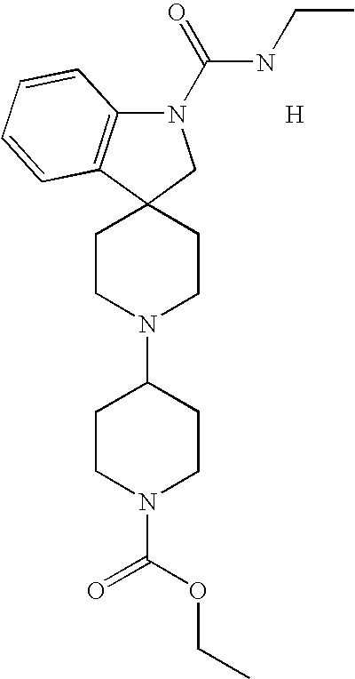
C1CN(C2CCN(C(OCC)=O)CC2)CCC12CN(C(=O)NCC)C1=C2C=CC=C1.[H]
